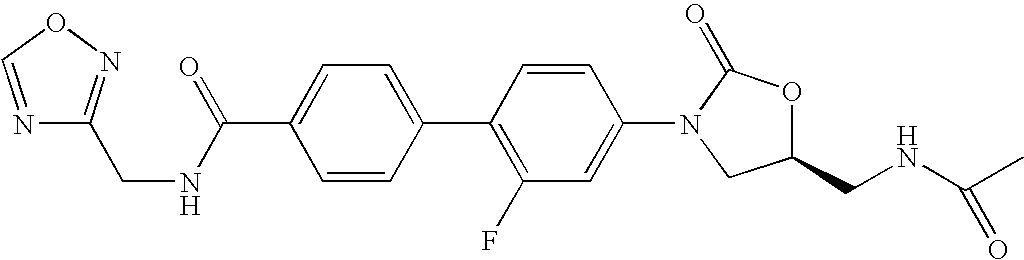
C1=C(C(=O)NCC2=NOC=N2)C=CC(C2=C(F)C=C(N3CC(CNC(=O)C)OC3=O)C=C2)=C1
